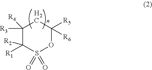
C1([R3])([R4])C([R2])([R1])S(=O)(=O)OC([R6])([R5])C1
